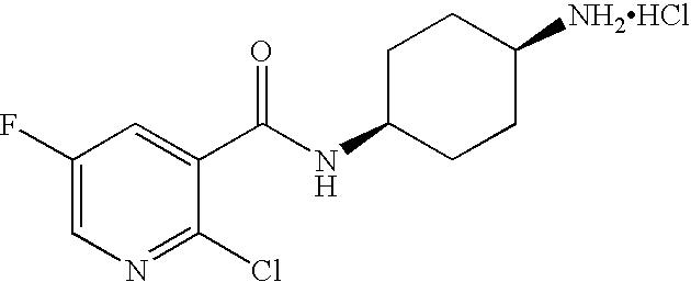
N1=C(Cl)C(C(NC2CCC([NH2HCl])CC2)=O)=CC(F)=C1
